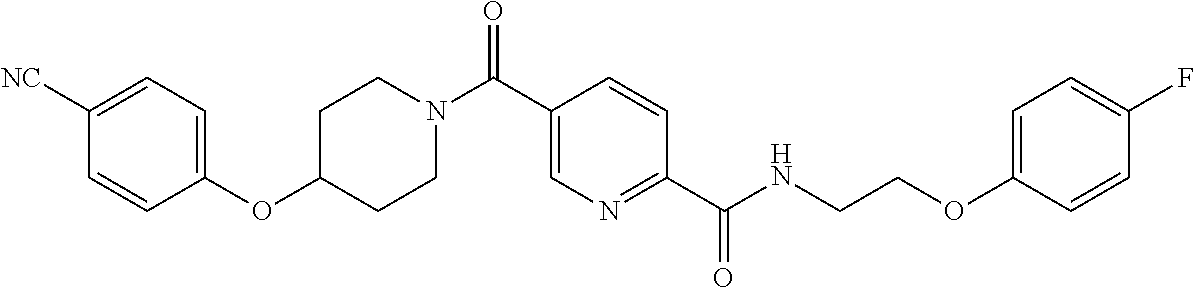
C1CN(C(C2=CN=C(C(=O)NCCOC3=CC=C(F)C=C3)C=C2)=O)CCC1OC1=CC=C([NC])C=C1
